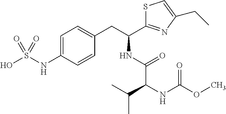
OS(NC1=CC=C(CC(NC(C(NC(OC)=O)C(C)C)=O)C2=NC(CC)=CS2)C=C1)(=O)=O
